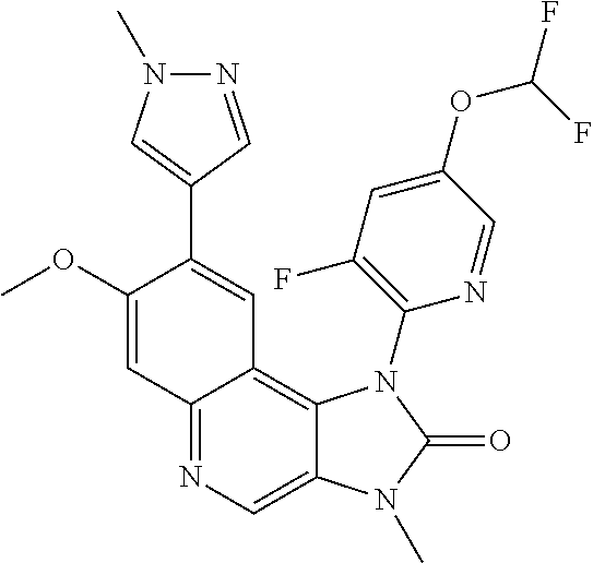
N1=CC(C2=CC3=C4C(=CN=C3C=C2OC)N(C)C(=O)N4C2=C(F)C=C(OC(F)F)C=N2)=CN1C
